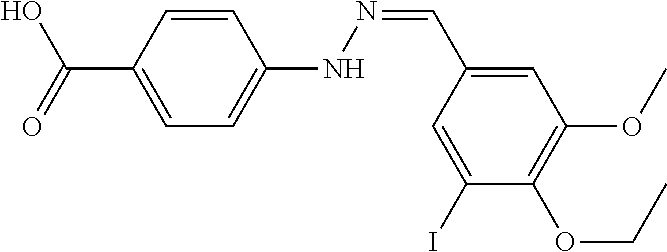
C1=C(C(=O)O)C=CC(NN=CC2=CC(OC)=C(OCC)C(I)=C2)=C1
